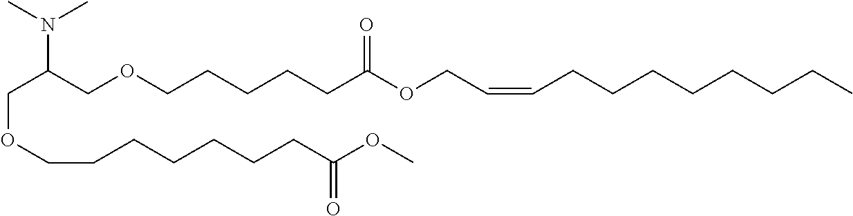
C(OCCCCCCCC(OC)=O)C(COCCCCCC(OCC=CCCCCCCCC)=O)N(C)C
